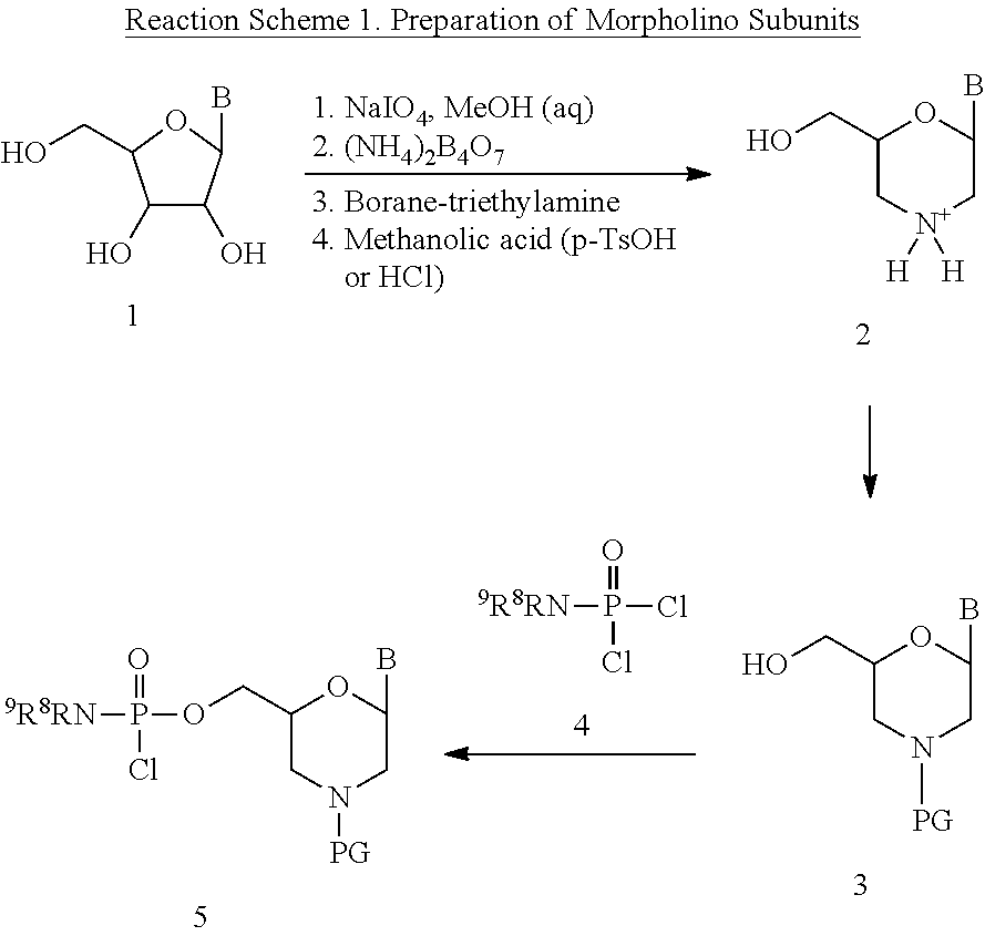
C1(O)C(O)C(B)OC1CO.C1(CO)C[N+]([H])([H])CC(B)O1.[9R8RN]P(Cl)(=O)Cl.C1(COP(Cl)(=O)[9R8RN])CN([PG])CC(B)O1.C1(CO)CN([PG])CC(B)O1
